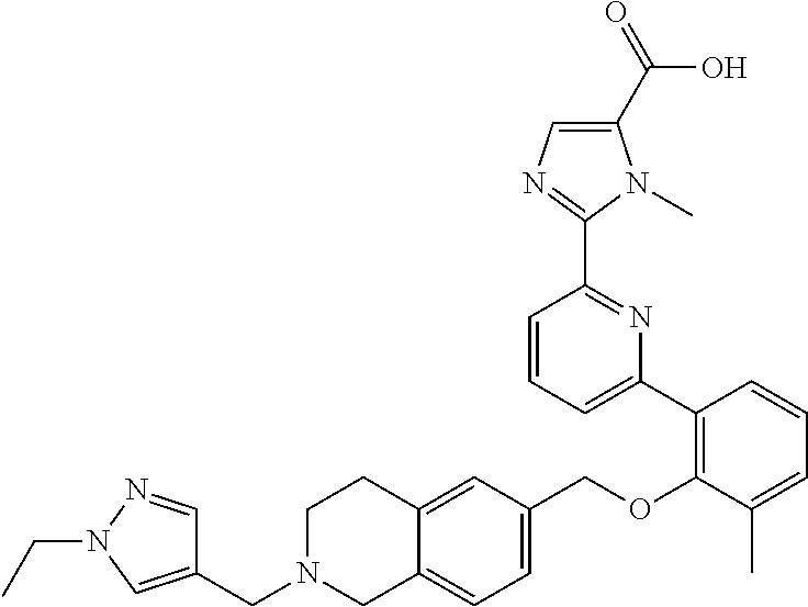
C1N(CC2=CN(CC)N=C2)CC2=CC=C(COC3=C(C4=CC=CC(C5=NC=C(C(=O)O)N5C)=N4)C=CC=C3C)C=C2C1
